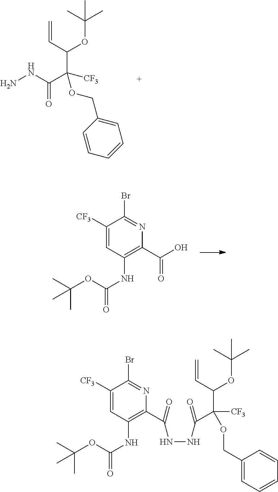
N(C(C([CF3])(C(C=C)OC(C)(C)C)OCC1=CC=CC=C1)=O)N.C(C=C)(OC(C)(C)C)C(OCC1=CC=CC=C1)([CF3])C(=O)NNC(C1=C(NC(=O)OC(C)(C)C)C=C([CF3])C(Br)=N1)=O.C1(C(O)=O)=C(NC(=O)OC(C)(C)C)C=C([CF3])C(Br)=N1
